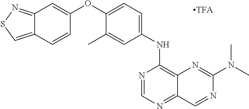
C12=NSC=C1C=CC(OC1=CC=C(NC3=C4C(=NC=N3)C=NC(N(C)C)=N4)C=C1C)=C2
